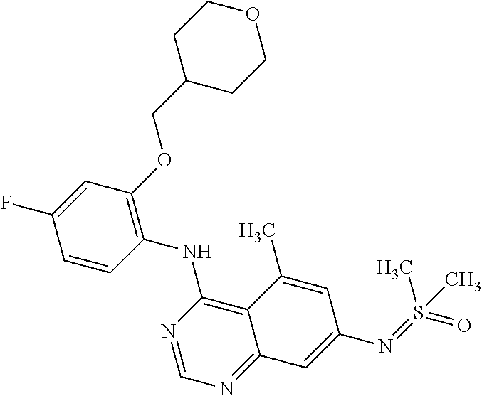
C1=CC(NC2=C3C(=NC=N2)C=C(N=S(=O)(C)C)C=C3C)=C(OCC2CCOCC2)C=C1F
